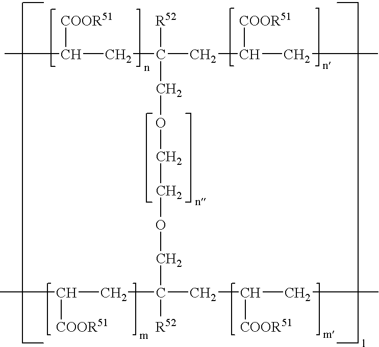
CC([COOR51])CC([R52])(COCCOCC([R52])(CC([COOR51])CC)CC([COOR51])C)CC([COOR51])CC
